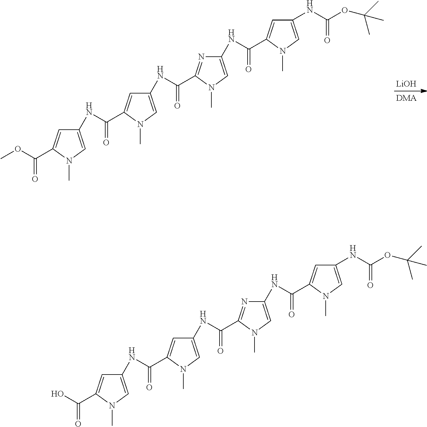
[LiOH].[DMA].C1(NC(=O)C2=CC(NC(=O)C3=NC(NC(=O)C4=CC(NC(OC(C)(C)C)=O)=CN4C)=CN3C)=CN2C)=CN(C)C(C(OC)=O)=C1.C1(NC(=O)C2=CC(NC(=O)C3=NC(NC(=O)C4=CC(NC(OC(C)(C)C)=O)=CN4C)=CN3C)=CN2C)=CN(C)C(C(O)=O)=C1
